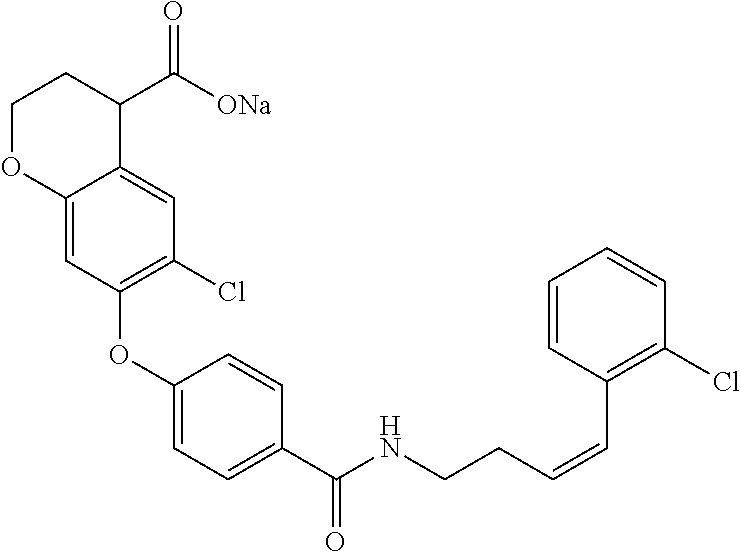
C1OC2=CC(OC3=CC=C(C(NCCC=CC4=C(Cl)C=CC=C4)=O)C=C3)=C(Cl)C=C2C(C([ONa])=O)C1
